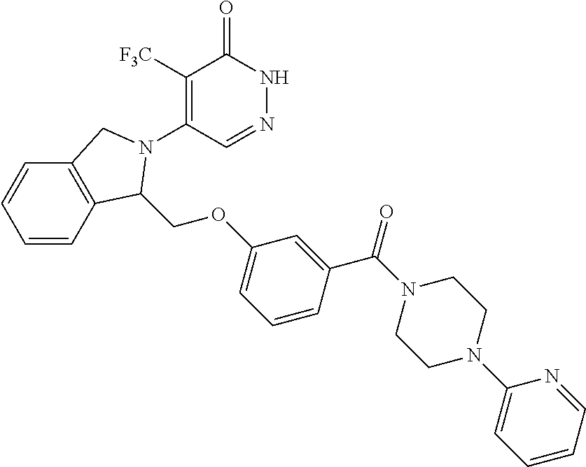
C1([F3C])=C(N2C(COC3=CC=CC(C(N4CCN(C5=CC=CC=N5)CC4)=O)=C3)C3=C(C=CC=C3)C2)C=NNC1=O
